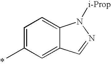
C1=C(C)C=C2C(=C1)N([i-Prop])N=C2
